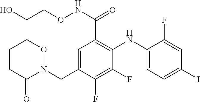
C1=C(CN2OCCCC2=O)C(F)=C(F)C(NC2=CC=C(I)C=C2F)=C1C(NOCCO)=O
